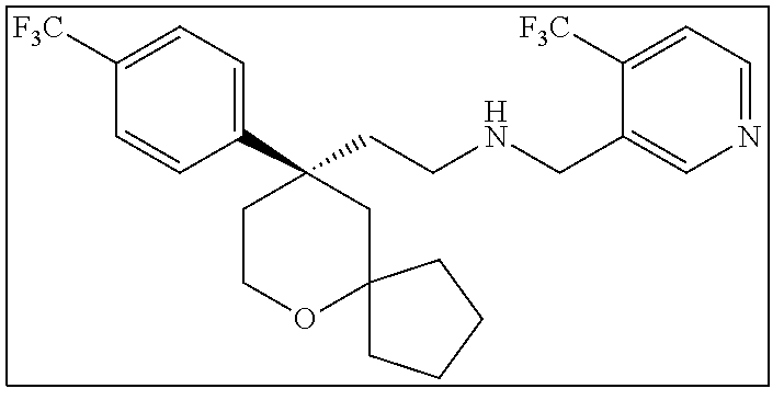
C1(C2(CCNCC3=CN=CC=C3[F3C])CCOC3(C2)CCCC3)=CC=C([F3C])C=C1
